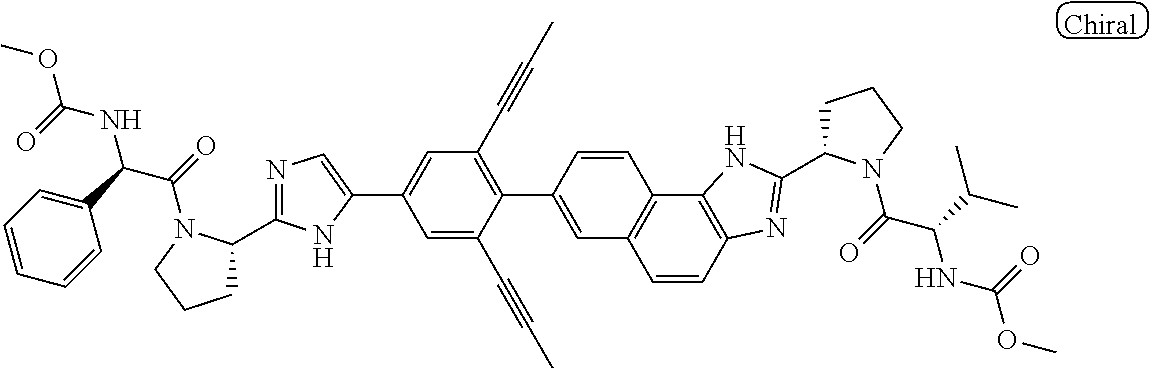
C1(C2=CC(C#CC)=C(C3=CC4=C(C5=C(N=C(C6CCCN6C(=O)C(C(C)C)NC(=O)OC)N5)C=C4)C=C3)C(C#CC)=C2)=CN=C(C2CCCN2C(=O)C(C2=CC=CC=C2)NC(=O)OC)N1
